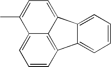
C1=CC2=C3C(=C1)C(C)=CC=C3C1=CC=CC=C21
